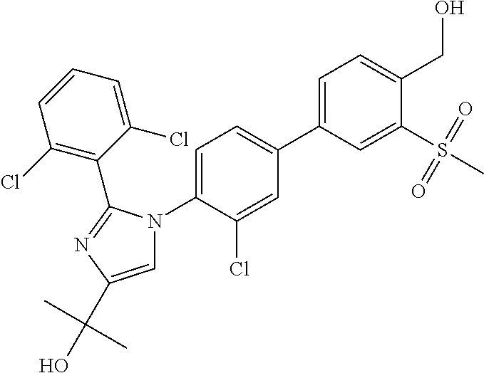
C1=C(Cl)C(C2=NC(C(C)(C)O)=CN2C2=CC=C(C3=CC=C(CO)C(S(C)(=O)=O)=C3)C=C2Cl)=C(Cl)C=C1
